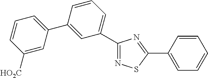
C1(C2=CC=CC([HO2C])=C2)=CC(C2=NSC(C3=CC=CC=C3)=N2)=CC=C1
